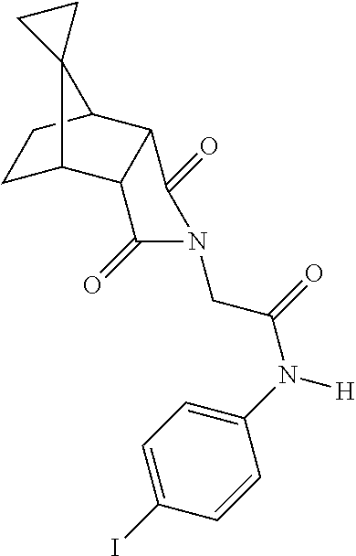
C1(N([H])C(=O)CN2C(=O)C3C(C4CCC3C43CC3)C2=O)=CC=C(I)C=C1
